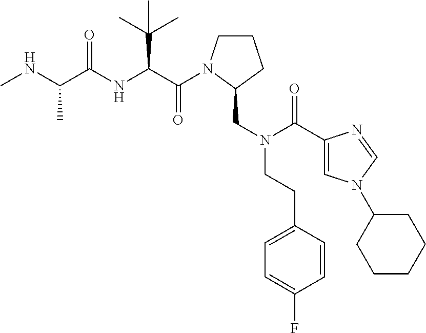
C(=O)(C(C(C)(C)C)NC(=O)C(C)NC)N1CCCC1CN(CCC1=CC=C(F)C=C1)C(=O)C1=CN(C2CCCCC2)C=N1
